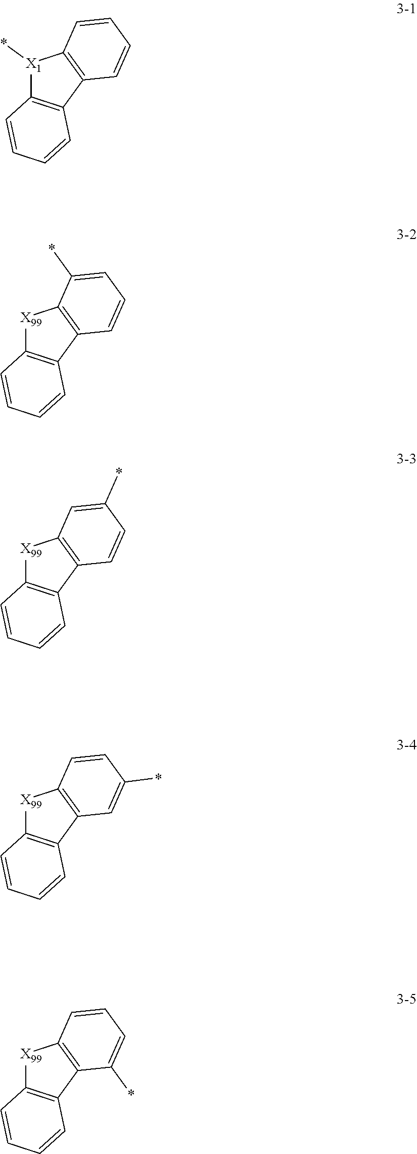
[X1]1(*)C2=C(C3=C1C=CC=C3)C=CC=C2.[X99]1C2=C(C3=C1C(*)=CC=C3)C=CC=C2.[X99]1C2=C(C3=C1C=C(*)C=C3)C=CC=C2.[X99]1C2=C(C3=C1C=CC(*)=C3)C=CC=C2.[X99]1C2=C(C3=C1C=CC=C3*)C=CC=C2
